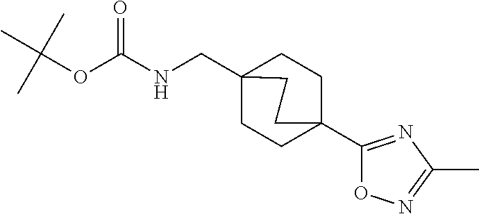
C1CC2(CNC(OC(C)(C)C)=O)CCC1(C1=NC(C)=NO1)CC2
